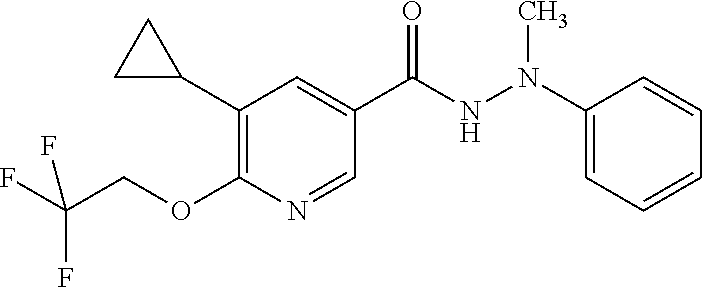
C1(N(NC(C2=CC(C3CC3)=C(OCC(F)(F)F)N=C2)=O)C)=CC=CC=C1
